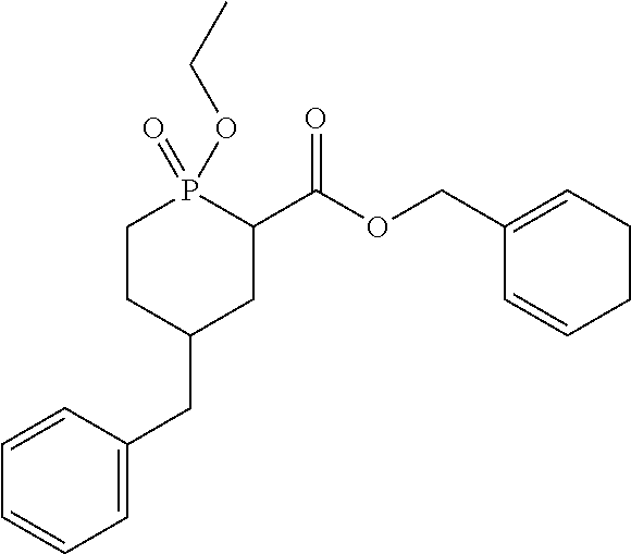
C1=CC=CC=C1CC1CC(C(OCC2=CCCC=C2)=O)P(OCC)(=O)CC1
